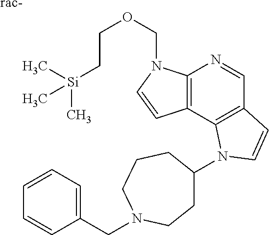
[rac-].C12=C(C3=C(C=N1)C=CN3C1CCN(CC3=CC=CC=C3)CCC1)C=CN2COCC[Si](C)(C)C
